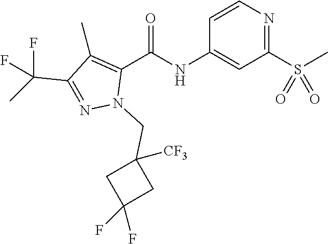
C1=CN=C(S(C)(=O)=O)C=C1NC(C1=C(C)C(C(C)(F)F)=NN1CC1([CF3])CC(F)(F)C1)=O
